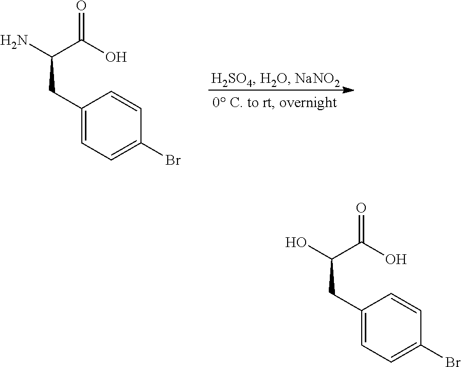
C1(CC(N)C(O)=O)=CC=C(Br)C=C1.C1(CC(O)C(O)=O)=CC=C(Br)C=C1
